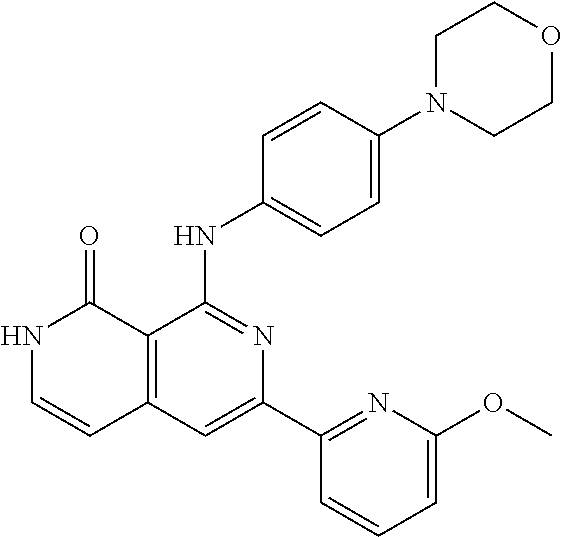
C1=CC(NC2=NC(C3=NC(OC)=CC=C3)=CC3=C2C(=O)NC=C3)=CC=C1N1CCOCC1
